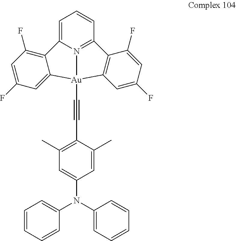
C1=C2N3=C(C=C1)C1=C(C=C(F)C=C1F)[Au]3(C#CC1=C(C)C=C(N(C3=CC=CC=C3)C3=CC=CC=C3)C=C1C)C1=CC(F)=CC(F)=C21
